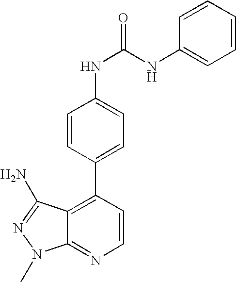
C1=CC=CC(NC(NC2=CC=C(C3=C4C(=NC=C3)N(C)N=C4N)C=C2)=O)=C1
